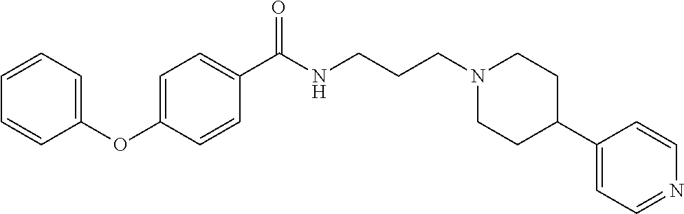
C1(OC2=CC=C(C(NCCCN3CCC(C4=CC=NC=C4)CC3)=O)C=C2)=CC=CC=C1
